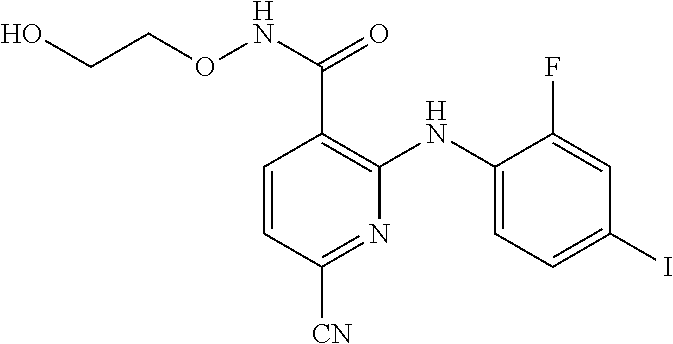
C1=CC([CN])=NC(NC2=CC=C(I)C=C2F)=C1C(NOCCO)=O
